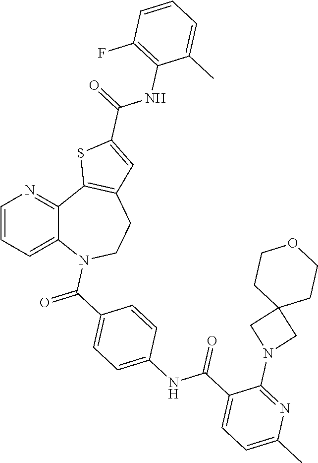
C1=CC=C2C(=N1)C1=C(CCN2C(C2=CC=C(NC(C3=CC=C(C)N=C3N3CC4(C3)CCOCC4)=O)C=C2)=O)C=C(C(NC2=C(F)C=CC=C2C)=O)S1
